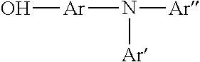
O[Ar]N([Ar])[Ar]
